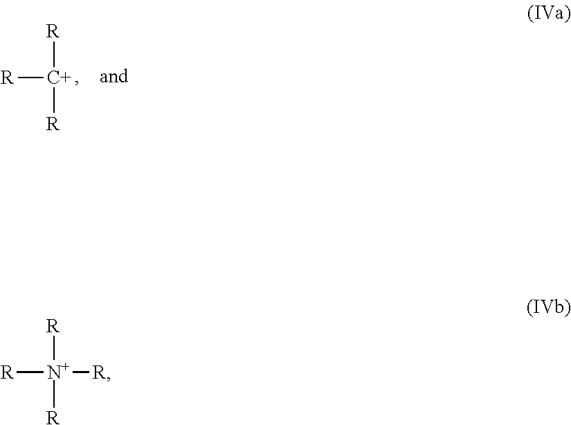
[R][N+]([R])([R])[R].[R][C+]([R])[R]
